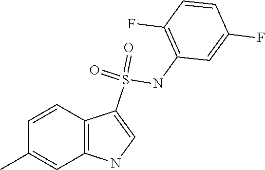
C1=CC2=C(C=C1C)NC=C2S(=O)(NC1=C(F)C=CC(F)=C1)=O
